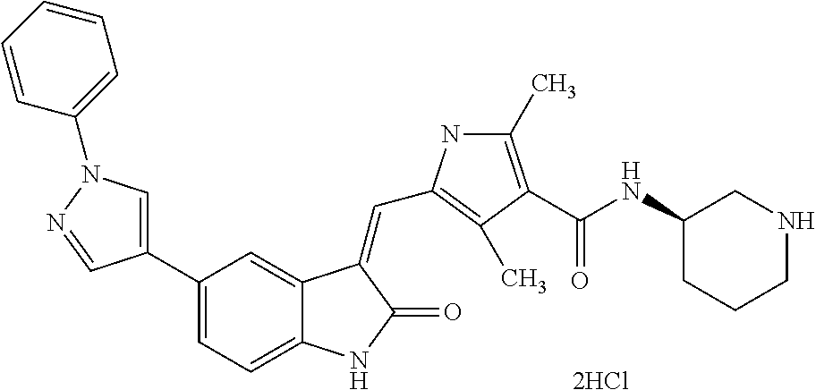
C1=C(C2=CC=C3C(=C2)C(=CC2=C(C)C(C(NC4CCCNC4)=O)=C(C)N2)C(=O)N3)C=NN1C1=CC=CC=C1.[2HCl]
